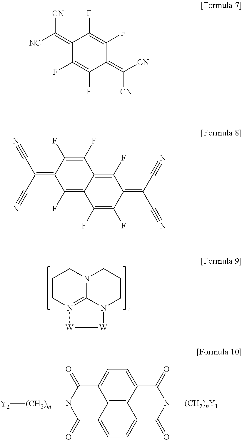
C1CN2=C3N(C1)CCCN3[W][W]2.C1(=C([NC])[CN])C(F)=C(F)C(=C([CN])[CN])C(F)=C1F.C1(F)=C(F)C2=C(F)C(=C(C#N)C#N)C(F)=C(F)C2=C(F)C1=C(C#N)C#N.C1=C2C3=C4C(=C1)C(=O)N([(CH2)nY1])C(=O)C4=CC=C3C(=O)N([(CH2)m][Y2])C2=O
